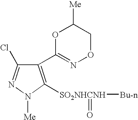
C1(C2=NOCC([Me])O2)=C([SO2NHCNH]([Bu-n])=O)N([Me])N=C1Cl
